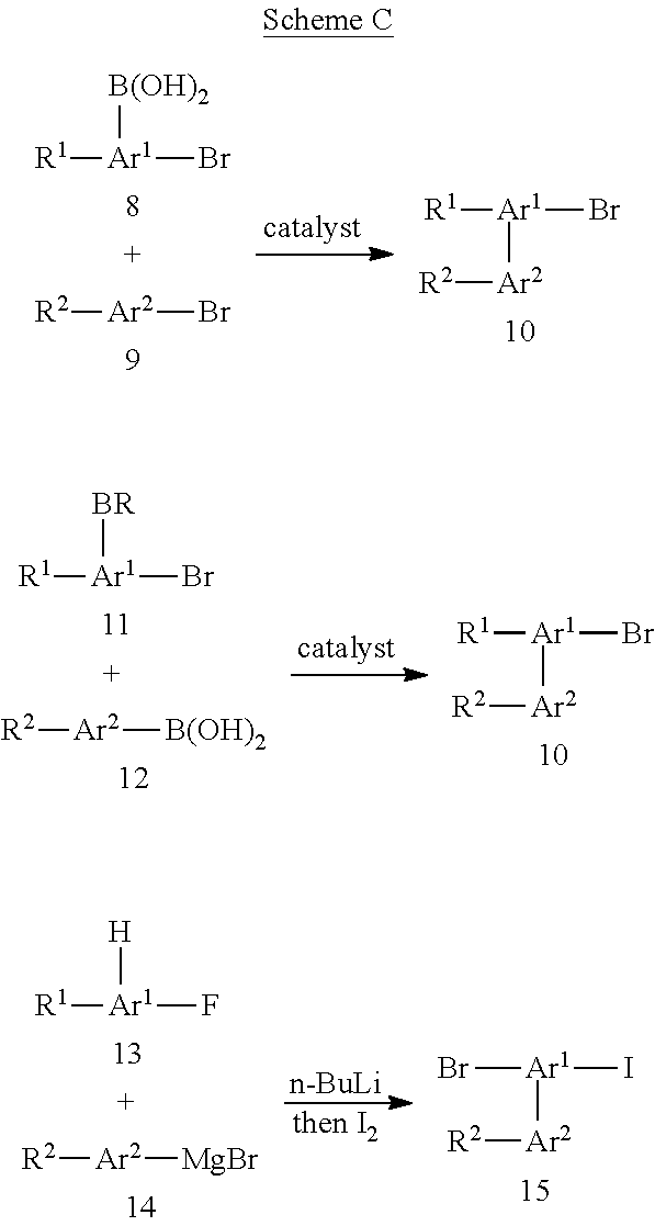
[R1][Ar1](Br)[Ar2][R2].[R2][Ar2]Br.[R1][Ar1](Br)[B(OH)2].[R2][Ar2][B(OH)2].[R1][Ar1](Br)[BR].[R1][Ar1](Br)[Ar2][R2].[n-BuLi].[then I2].Br[Ar1](I)[Ar2][R2].[R2][Ar2][MgBr].[R1][Ar1](F)[H]
